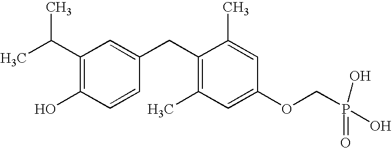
C1(C(C)C)=C(O)C=CC(CC2=C(C)C=C(OCP(=O)(O)O)C=C2C)=C1
